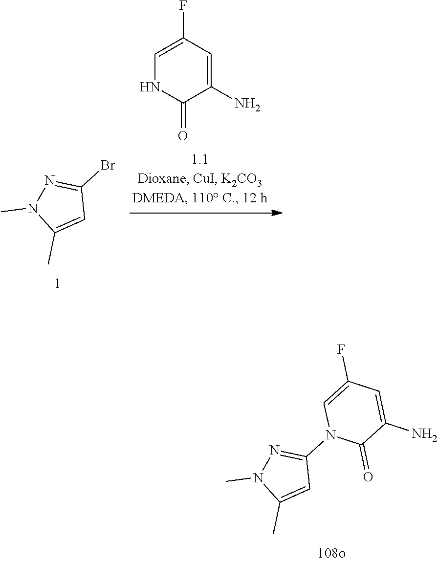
FC1=CNC(=O)C(N)=C1.C1=C(C)N(C)N=C1Br.C1=C(C)N(C)N=C1N1C(=O)C(N)=CC(F)=C1
